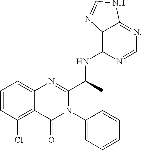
N1=C2NC=NC2=C(NC(C2=NC3=CC=CC(Cl)=C3C(=O)N2C2=CC=CC=C2)C)N=C1
